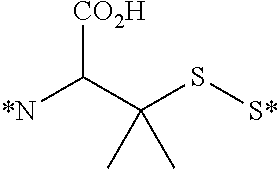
C(C(S[S*])(C)C)([*N])[CO2H]
